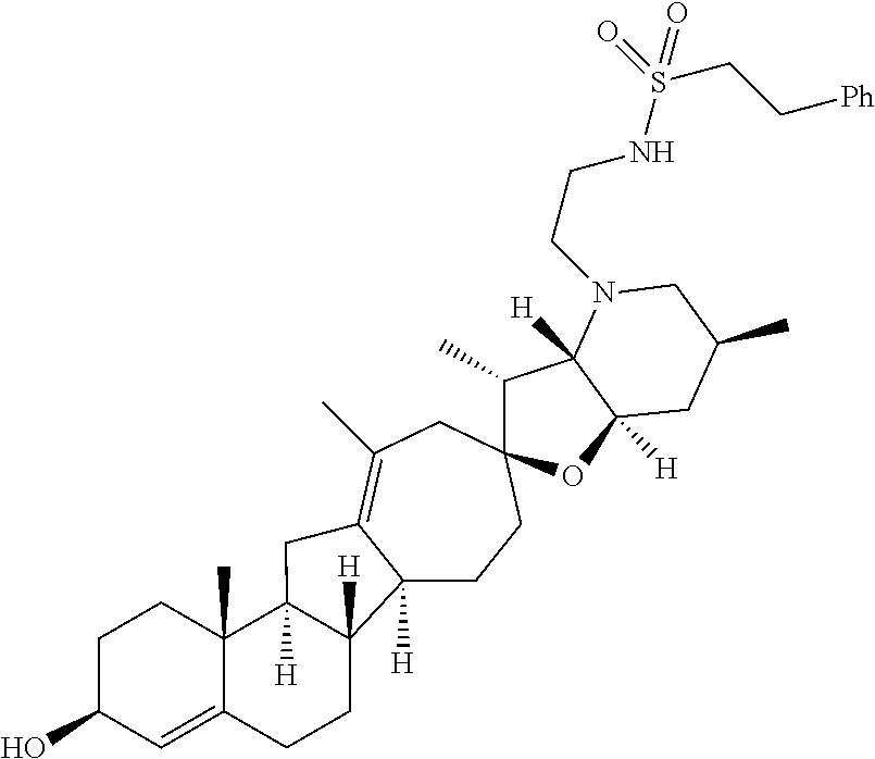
C12([H])CCC3(CC(C)=C1CC1([H])C4(C)C(=CC(O)CC4)CCC21[H])C(C)C1([H])C([H])(O3)CC(C)CN1CCNS(CC[Ph])(=O)=O
